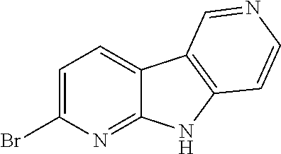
C1=C(Br)N=C2C(=C1)C1=C(N2)C=CN=C1
